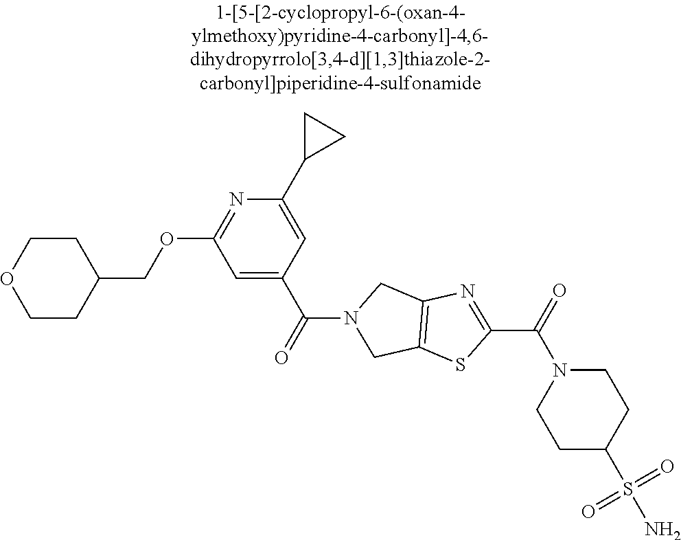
C1CC(COC2=NC(C3CC3)=CC(C(=O)N3CC4=C(C3)N=C(C(=O)N3CCC(S(N)(=O)=O)CC3)S4)=C2)CCO1
